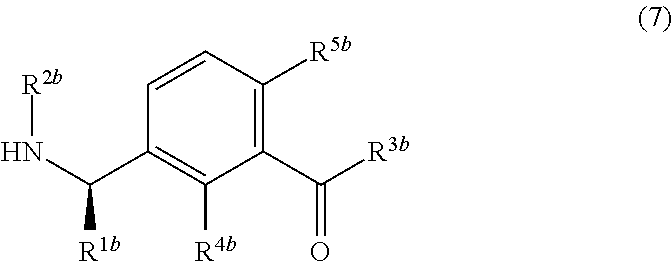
C1(C([R3b])=O)=C([R5b])C=CC(C(N[R2b])[R1b])=C1[R4b]
